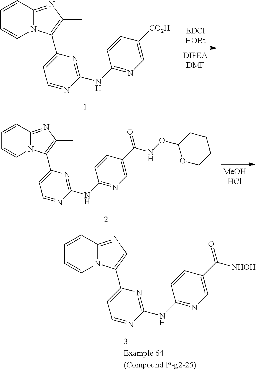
C1=CN2C(=NC(C)=C2C2=CC=NC(NC3=NC=C([CO2H])C=C3)=N2)C=C1.C1=CN2C(=NC(C)=C2C2=CC=NC(NC3=NC=C(C(NOC4OCCCC4)=O)C=C3)=N2)C=C1.C1=CN2C(=NC(C)=C2C2=CC=NC(NC3=NC=C(C([NHOH])=O)C=C3)=N2)C=C1
